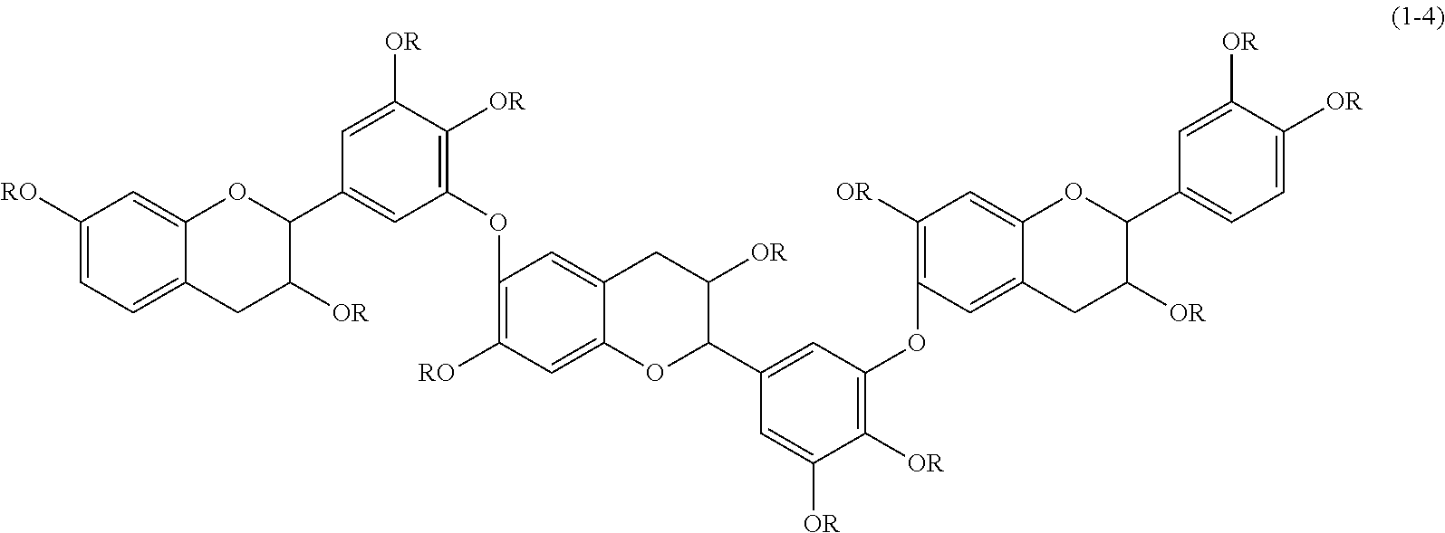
C12=CC([RO])=CC=C1CC([OR])C(C1=CC(OC3=C([RO])C=C4C(=C3)CC([OR])C(C3=CC(OC5=C([OR])C=C6C(=C5)CC([OR])C(C5=CC=C([OR])C([OR])=C5)O6)=C([OR])C([OR])=C3)O4)=C([OR])C([OR])=C1)O2
